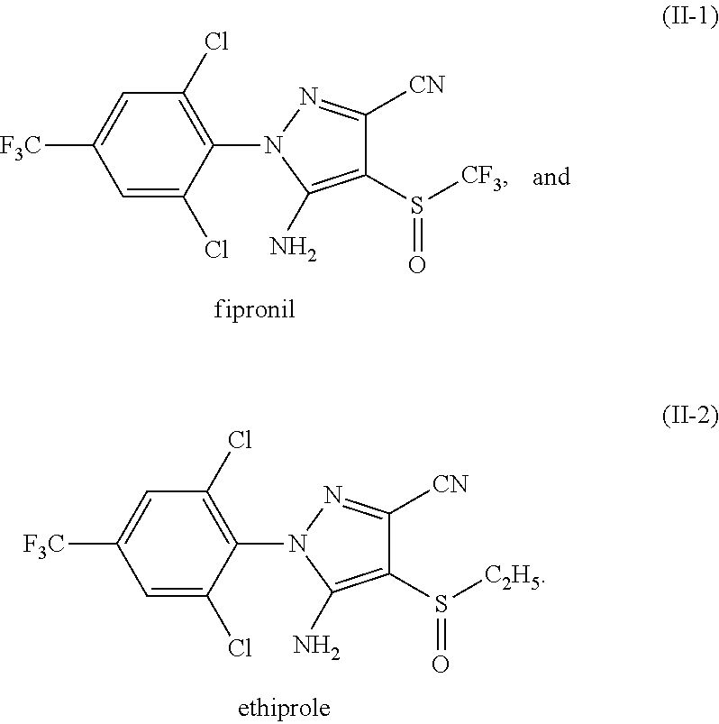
C1=C(Cl)C(N2C(N)=C(S([CF3])=O)C([CN])=N2)=C(Cl)C=C1[F3C].C1=C(Cl)C(N2C(N)=C(S([C2H5])=O)C([CN])=N2)=C(Cl)C=C1[F3C]
